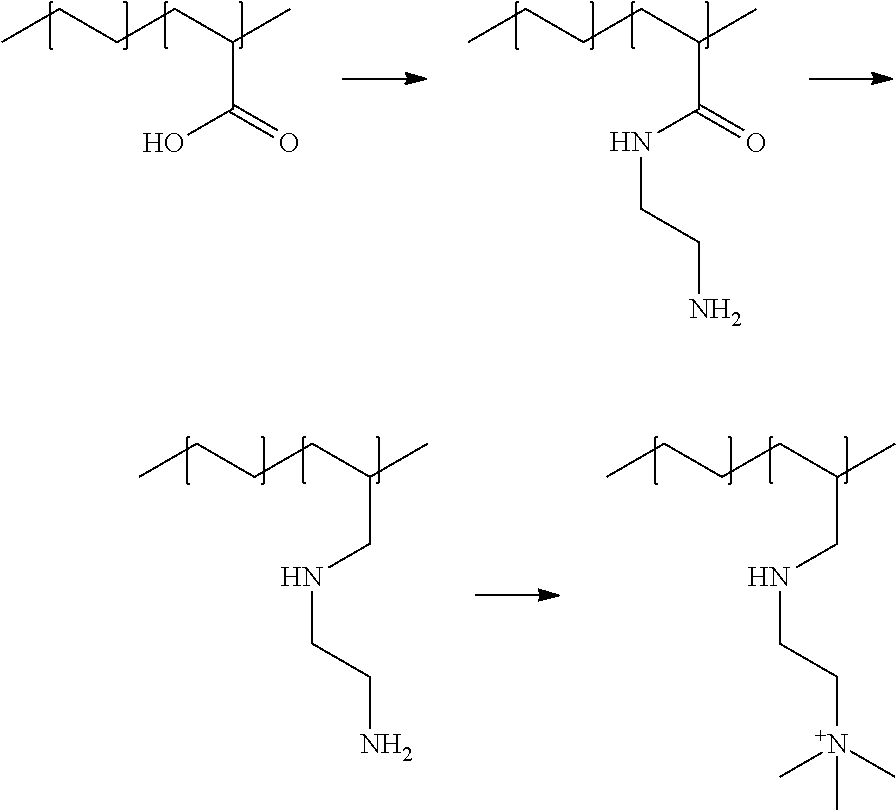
CCCCC(C)C(=O)O.CCCCC(C)C(=O)NCCN.CCCCC(C)CNCCN.CCCCC(C)CNCC[N+](C)(C)C
